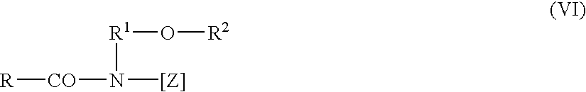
[R1](O[R2])N([CO][R])[[Z]]
